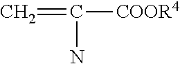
C=C([COOR4])N
